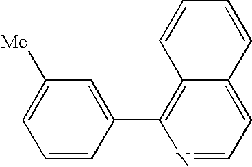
N1=CC=C2C(=C1C1=CC([Me])=CC=C1)C=CC=C2
